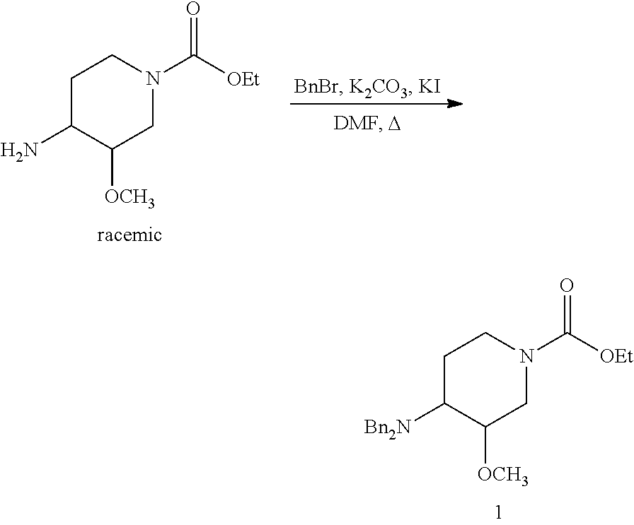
C1C(N)C([OCH3])CN(C([OEt])=O)C1.C1C([Bn2N])C([OCH3])CN(C([OEt])=O)C1
